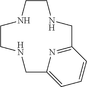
C1CNCC2=NC(=CC=C2)CNCCN1
